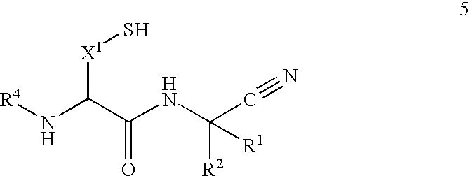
[X1](C(C(NC(C#N)([R2])[R1])=O)N[R4])S
